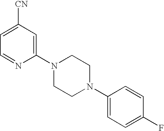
C1=C([CN])C=C(N2CCN(C3=CC=C(F)C=C3)CC2)N=C1
